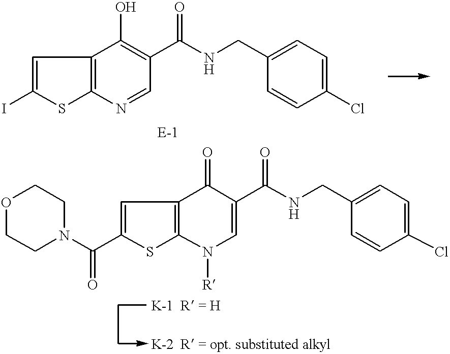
N1=CC(C(NCC2=CC=C(Cl)C=C2)=O)=C(O)C2=C1SC(I)=C2.N1([R])C=C(C(NCC2=CC=C(Cl)C=C2)=O)C(=O)C2=C1SC(C(N1CCOCC1)=O)=C2
